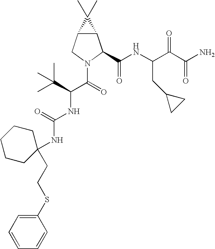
C12C(CN(C(=O)C(C(C)(C)C)NC(NC3(CCSC4=CC=CC=C4)CCCCC3)=O)C1C(NC(C(C(N)=O)=O)CC1CC1)=O)C2(C)C
